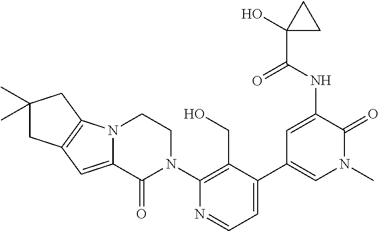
N12C(=CC3=C1CC(C)(C)C3)C(=O)N(C1=C(CO)C(C3=CN(C)C(=O)C(NC(C4(O)CC4)=O)=C3)=CC=N1)CC2
